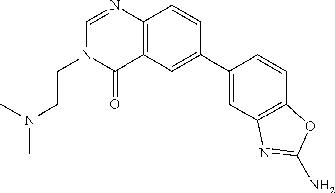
C12=C(C=CC(C3=CC4=C(C=C3)OC(N)=N4)=C1)N=CN(CCN(C)C)C2=O
